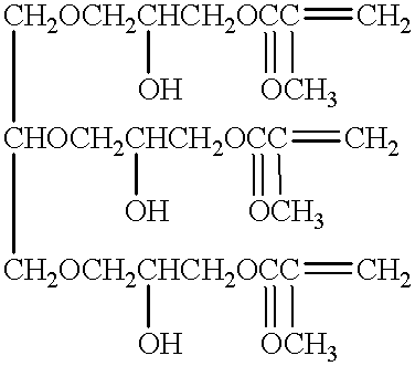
[CH2OCH2CHCH2OCC]([CHOCH2CHCH2OCC](=C)([CH2OCH2CHCH2OCC](=O)(C)(O)=C)(O)(=O)C)(=C)(O)(=O)C
